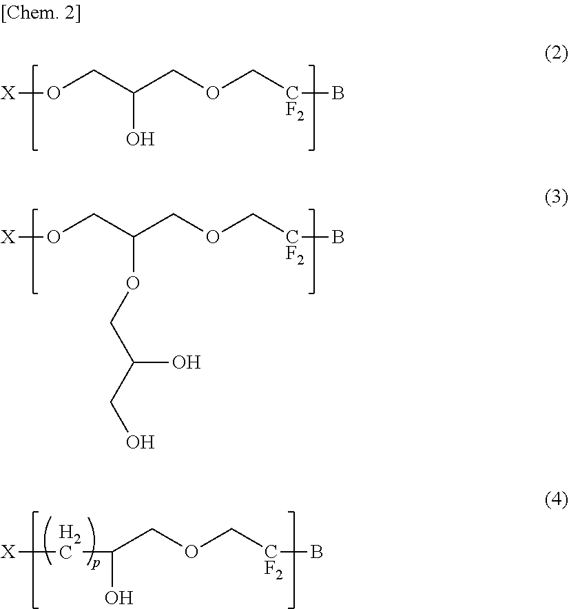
[X]OCC(COC[CF2]B)O.[X]OCC(COC[CF2]B)OCC(CO)O.[X]CC(O)COC[CF2]B
